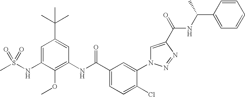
C1(NS(C)(=O)=O)=CC(C(C)(C)C)=CC(NC(C2=CC=C(Cl)C(N3C=C(C(=O)NC(C4=CC=CC=C4)C)N=N3)=C2)=O)=C1OC
